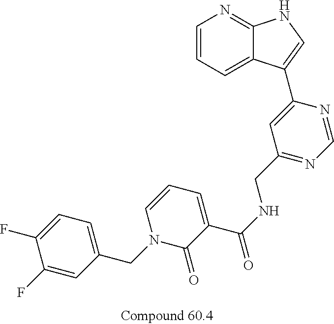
C1=CC=C2C(=N1)NC=C2C1=CC(CNC(C2=CC=CN(CC3=CC=C(F)C(F)=C3)C2=O)=O)=NC=N1
